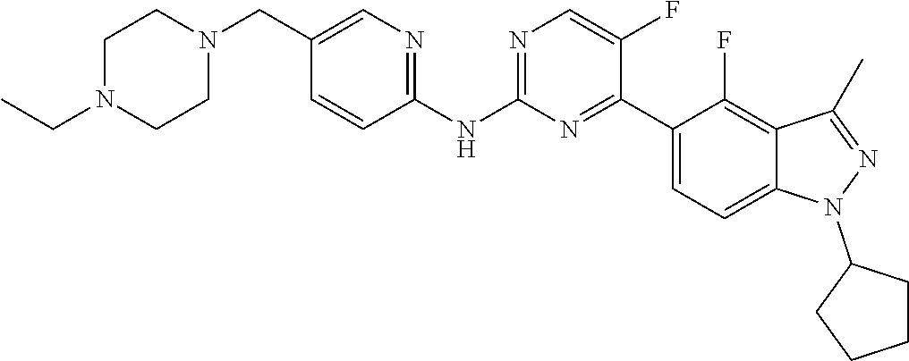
C1(NC2=NC=C(CN3CCN(CC)CC3)C=C2)=NC=C(F)C(C2=CC=C3C(=C2F)C(C)=NN3C2CCCC2)=N1
